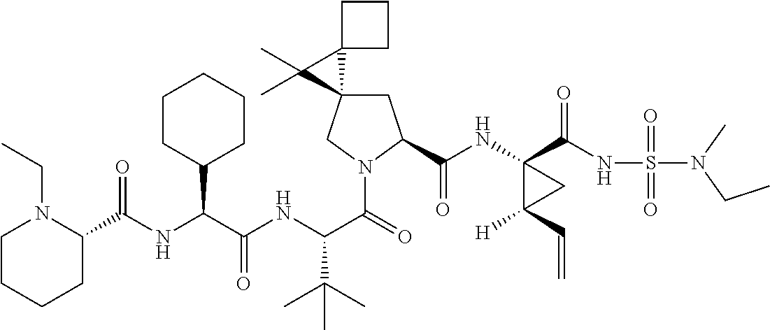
C1C2(CN(C(=O)C(NC(C(NC(=O)C3N(CC)CCCC3)C3CCCCC3)=O)C(C)(C)C)C1C(NC1(C(NS(N(CC)C)(=O)=O)=O)C([H])(C=C)C1)=O)C1(C2(C)C)CCC1
